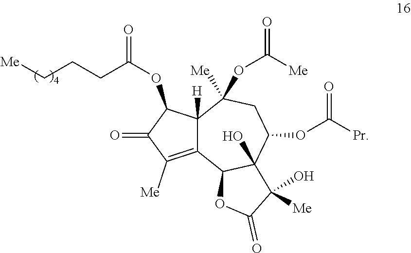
C12([H])C(=C([Me])C(=O)C1OC(=O)CCC[Me])C1C(O)(C(OC([Pr])=O)CC2([Me])OC(=O)[Me])C(O)([Me])C(=O)O1
